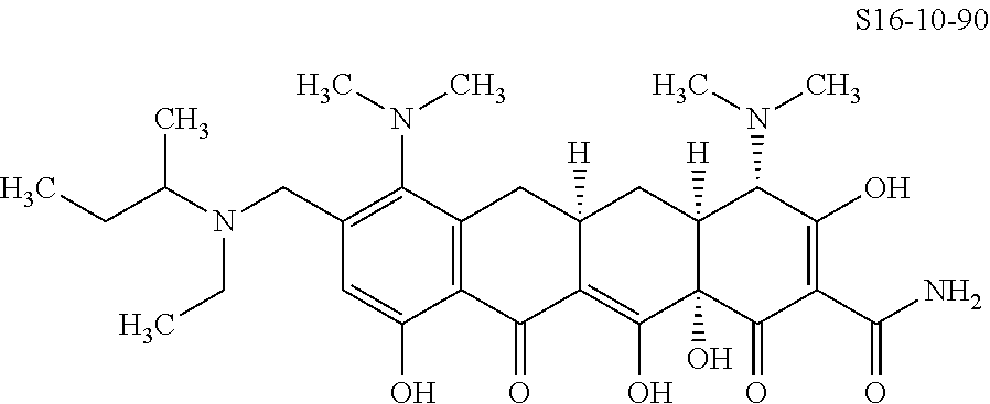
C12=C(C(N(C)C)=C(CN(C(C)CC)CC)C=C1O)CC1([H])C(=C(O)C3(O)C([H])(C1)C(N(C)C)C(O)=C(C(=O)N)C3=O)C2=O
